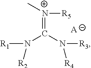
[N+](=C(N([R3])[R4])N([R1])[R2])(C)[R5].[A]
